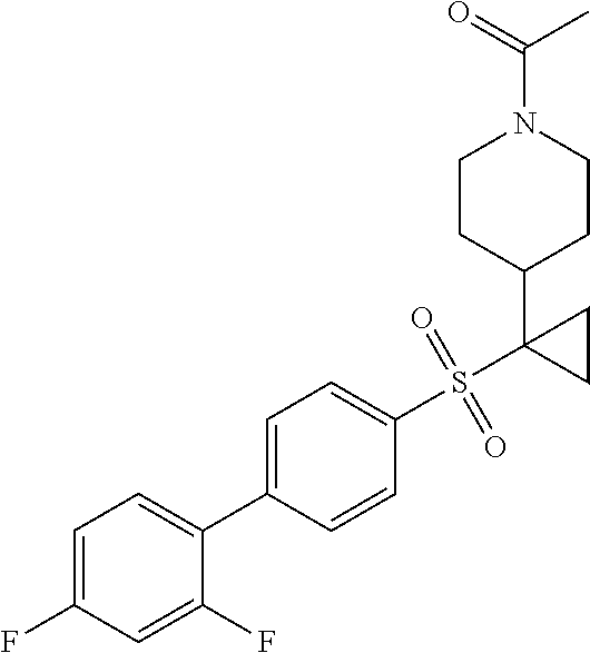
C1=C(F)C=C(F)C(C2=CC=C(S(C3(C4CCN(C(=O)C)CC4)CC3)(=O)=O)C=C2)=C1
